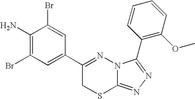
C1(Br)=C(N)C(Br)=CC(C2=NN3C(=NN=C3C3=C(OC)C=CC=C3)SC2)=C1
